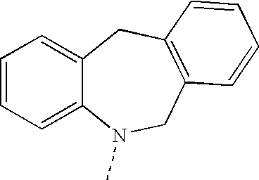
C12=CC=CC=C1N(C)CC1=C(C2)C=CC=C1
